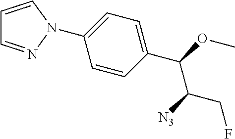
C1(N2N=CC=C2)=CC=C(C(OC)C([N3])CF)C=C1
